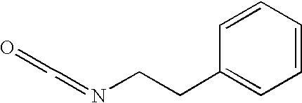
C1(CCN=CC=O)=CC=CC=C1
